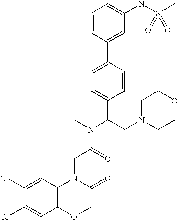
C1=C(Cl)C(Cl)=CC2=C1N(CC(N(C)C(C1=CC=C(C3=CC(NS(=O)(C)=O)=CC=C3)C=C1)CN1CCOCC1)=O)C(=O)CO2
